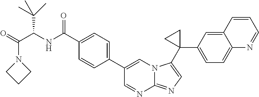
O=C(N1CCC1)C(C(C)(C)C)NC(C1=CC=C(C2=CN3C(=NC=C3C3(C4=CC=C5C(=C4)C=CC=N5)CC3)N=C2)C=C1)=O
